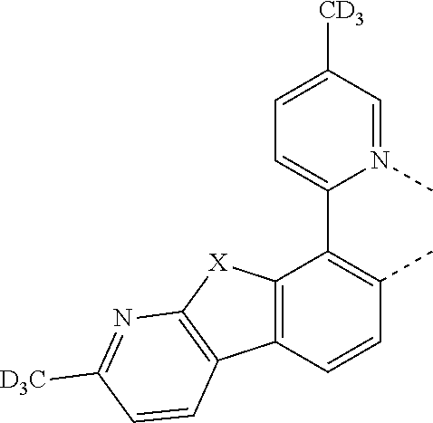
C12=C(C=CC(C)=C1C1=CC=C([CD3])C=N1C)C1=C([X]2)N=C([D3C])C=C1
